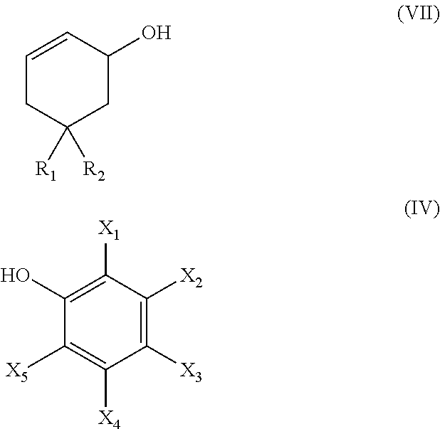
C1=CC(O)CC([R1])([R2])C1.C1([X3])=C([X2])C([X1])=C(O)C([X5])=C1[X4]
